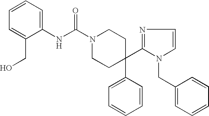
N1(C(NC2=CC=CC=C2CO)=O)CCC(C2=CC=CC=C2)(C2=NC=CN2CC2=CC=CC=C2)CC1
